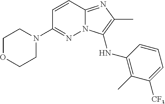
C1OCCN(C2=NN3C(=NC(C)=C3NC3=C(C)C([CF3])=CC=C3)C=C2)C1
